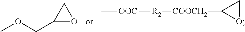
COCC1OC1.C[OOC][R2][COOCH2]C1OC1
